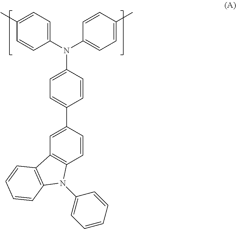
C1=CC(N(C2=CC=C(C)C=C2)C2=CC=C(C)C=C2)=CC=C1C1=CC2=C(C=C1)N(C1=CC=CC=C1)C1=C2C=CC=C1
